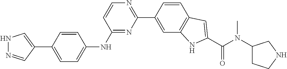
C1(C2=CC3=C(C=C2)C=C(C(N(C2CCNC2)C)=O)N3)=NC=CC(NC2=CC=C(C3=CNN=C3)C=C2)=N1
